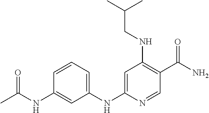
C1=CC=C(NC2=CC(NCC(C)C)=C(C(N)=O)C=N2)C=C1NC(=O)C
